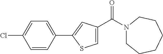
N1(C(C2=CSC(C3=CC=C(Cl)C=C3)=C2)=O)CCCCCC1
